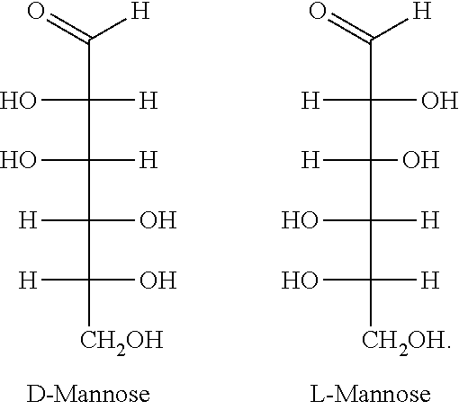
C(C([H])(O)C(O)([H])C(O)([H])[CH2OH])([H])(O)C(=O)[H].C(O)([H])(C([H])(O)C([H])(O)[CH2OH])C(O)([H])C(=O)[H]
